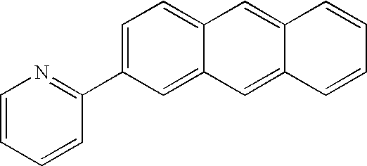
C1=CN=C(C2=CC=C3C(=C2)C=C2C(=C3)C=CC=C2)C=C1
